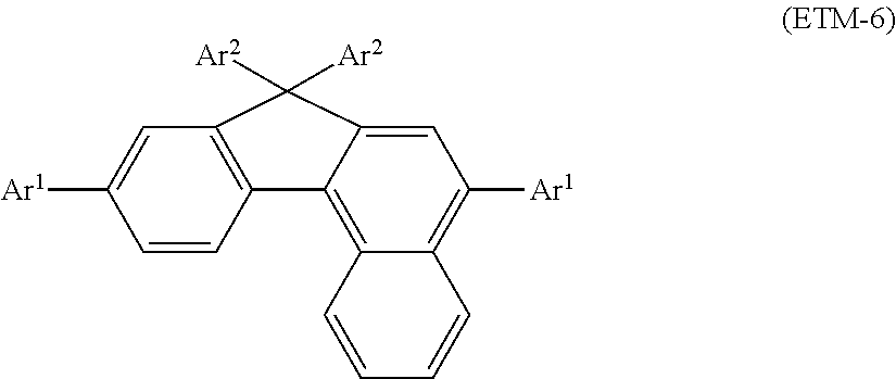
C12=C(C=C([Ar1])C=C1)C([Ar2])([Ar2])C1=CC([Ar1])=C3C(=C21)C=CC=C3
